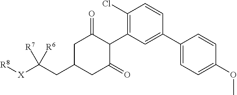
C1C(CC([X][R8])([R7])[R6])CC(=O)C(C2=C(Cl)C=CC(C3=CC=C(OC)C=C3)=C2)C1=O
